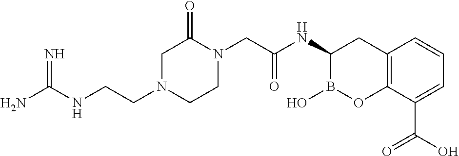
C1N(CCNC(N)=N)CCN(CC(NC2B(O)OC3=C(C2)C=CC=C3C(O)=O)=O)C1=O
